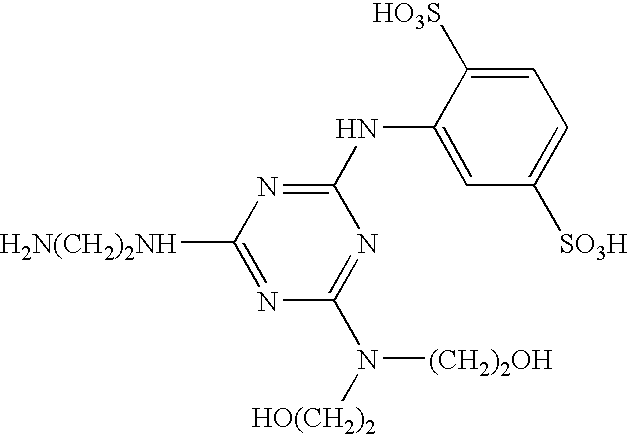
N(C1=NC([H2N(CH2)2NH])=NC(N([(CH2)2OH])[HO(CH2)2])=N1)C1=CC([SO3H])=CC=C1[HO3S]
